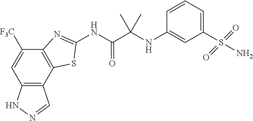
C12=C(C3=C(C([F3C])=C1)N=C(NC(C(NC1=CC(S(N)(=O)=O)=CC=C1)(C)C)=O)S3)C=NN2
